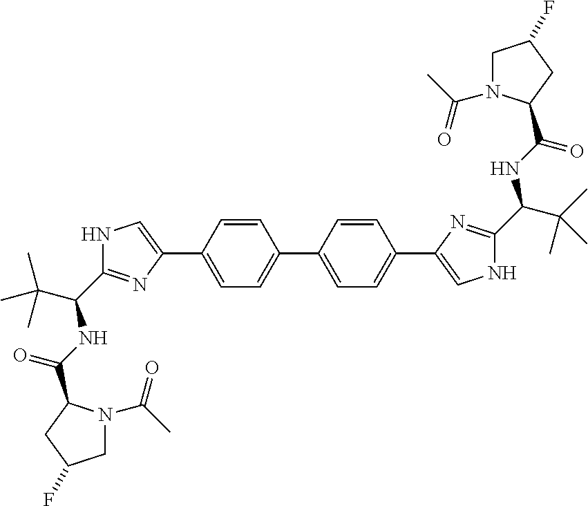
C1(C2=CNC(C(C(C)(C)C)NC(=O)C3N(C(C)=O)CC(F)C3)=N2)=CC=C(C2=CC=C(C3=CNC(C(C(C)(C)C)NC(=O)C4N(C(C)=O)CC(F)C4)=N3)C=C2)C=C1
